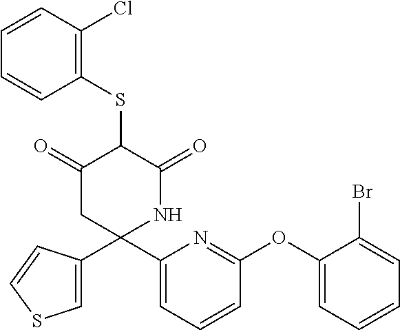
C1(OC2=NC(C3(C4=CSC=C4)NC(=O)C(SC4=C(Cl)C=CC=C4)C(=O)C3)=CC=C2)=CC=CC=C1Br
